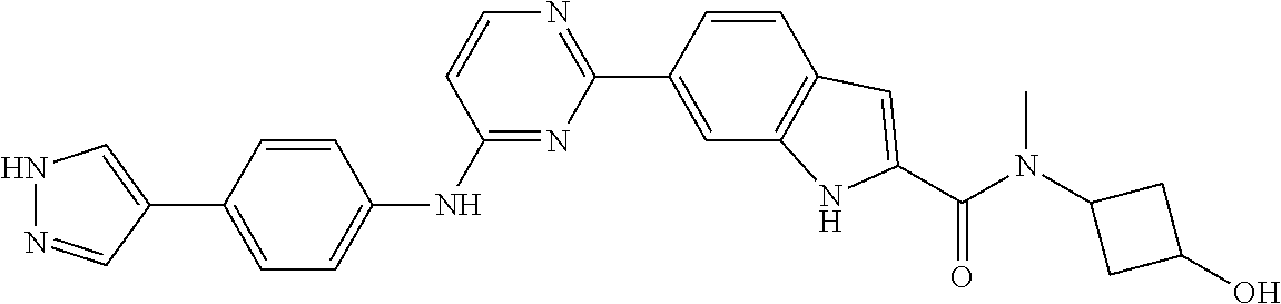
C1=CC(C2=NC=CC(NC3=CC=C(C4=CNN=C4)C=C3)=N2)=CC2=C1C=C(C(N(C1CC(O)C1)C)=O)N2
